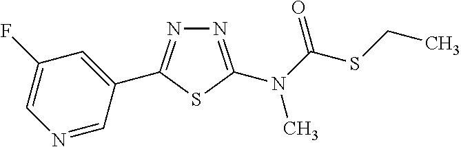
C1=C(C2=NN=C(N(C(SCC)=O)C)S2)C=NC=C1F
